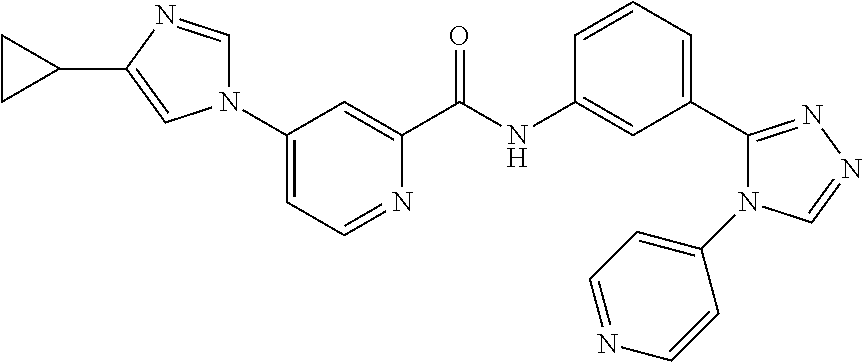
C1(N2C=NC(C3CC3)=C2)=CC=NC(C(NC2=CC(C3=NN=CN3C3=CC=NC=C3)=CC=C2)=O)=C1
